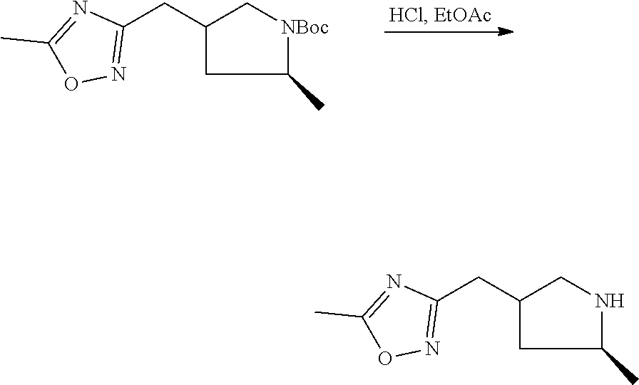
C1(C)[NBoc]CC(CC2=NOC(C)=N2)C1.C1(C)NCC(CC2=NOC(C)=N2)C1
